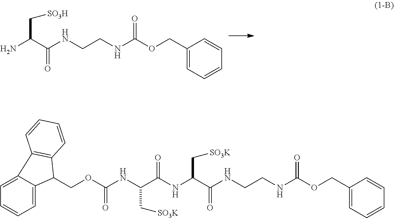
C(CNC(OCC1=CC=CC=C1)=O)NC(C(NC(C(NC(OCC1C2=C(C=CC=C2)C2=CC=CC=C12)=O)C[SO3K])=O)C[SO3K])=O.C(CNC(OCC1=CC=CC=C1)=O)NC(C(N)C[SO3H])=O
